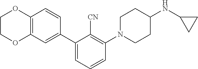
C1COC2=C(O1)C=CC(C1=CC=CC(N3CCC(NC4CC4)CC3)=C1[CN])=C2
